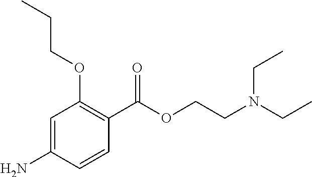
C1=C(N)C=CC(C(OCCN(CC)CC)=O)=C1OCCC
